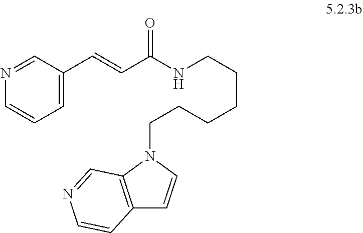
C12=C(N(CCCCCCNC(C=CC3=CC=CN=C3)=O)C=C1)C=NC=C2
